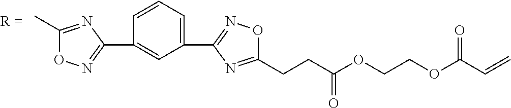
C1(C)=NC(C2=CC(C3=NOC(CCC(OCCOC(C=C)=O)=O)=N3)=CC=C2)=NO1
